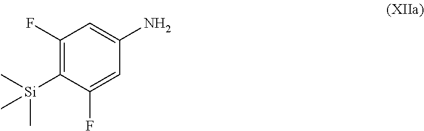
C1(F)=C([Si](C)(C)C)C(F)=CC(N)=C1
